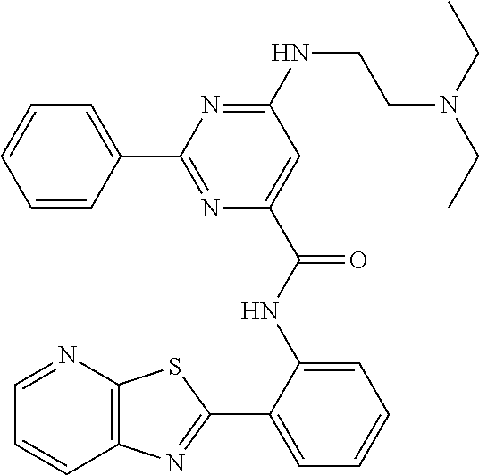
N(C1=NC(C2=CC=CC=C2)=NC(C(NC2=CC=CC=C2C2=NC3=C(N=CC=C3)S2)=O)=C1)CCN(CC)CC
